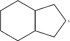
C1CCC2C(C1)CCC2
